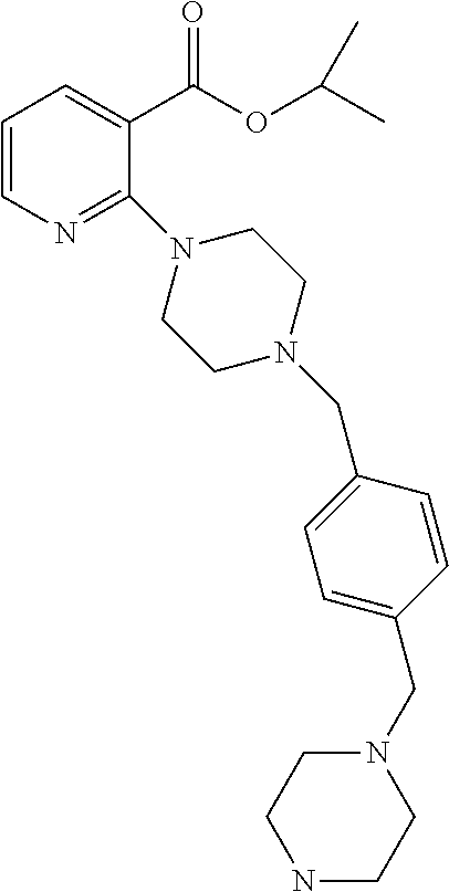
C1=CN=C(N2CCN(CC3=CC=C(CN4CCNCC4)C=C3)CC2)C(C(OC(C)C)=O)=C1
